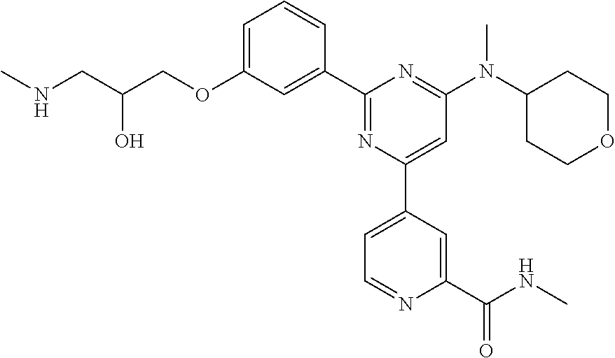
C1=C(OCC(CNC)O)C=C(C2=NC(C3=CC=NC(C(NC)=O)=C3)=CC(N(C3CCOCC3)C)=N2)C=C1
